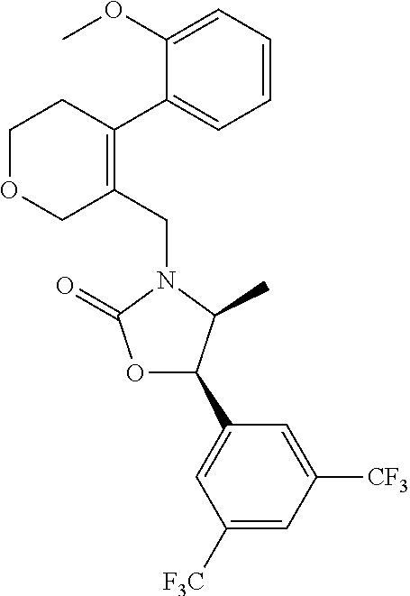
C1(CN2C(=O)OC(C3=CC([F3C])=CC([CF3])=C3)C2C)=C(C2=CC=CC=C2OC)CCOC1
